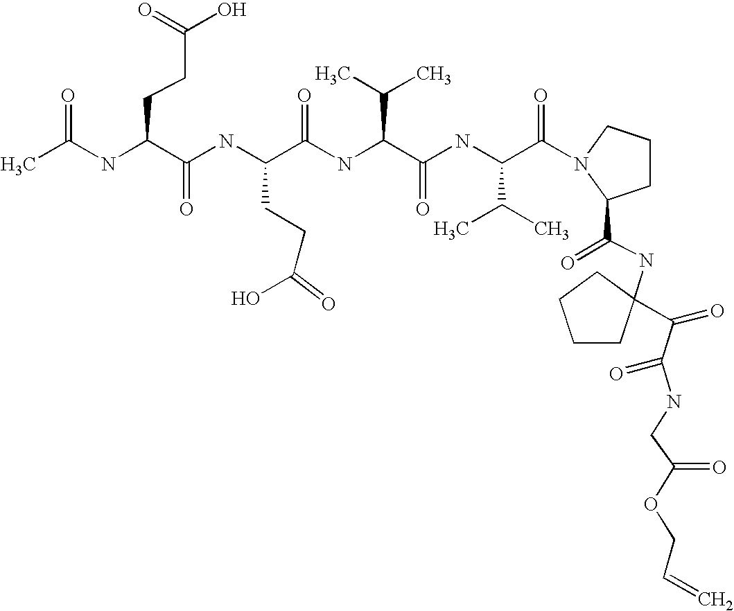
CC(NC(C(NC(C(NC(C(C)C)C(=O)NC(C(C)C)C(=O)N1CCCC1C(=O)NC1(C(=O)C(NCC(OCC=C)=O)=O)CCCC1)=O)CCC(O)=O)=O)CCC(O)=O)=O
